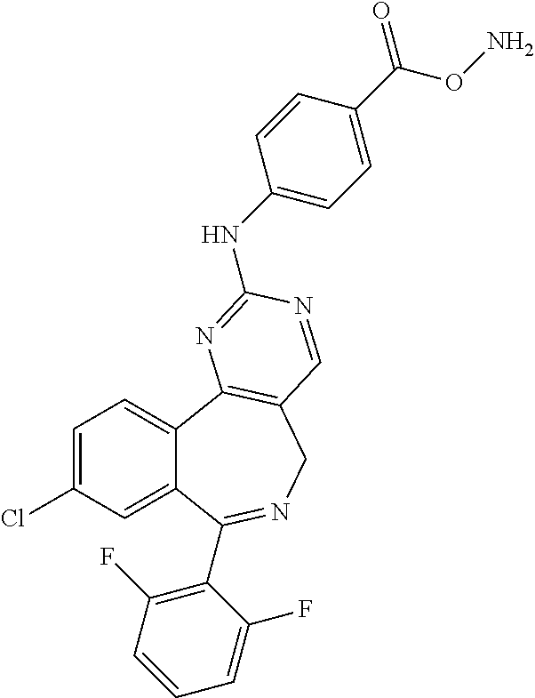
C1=C(Cl)C=C2C(=C1)C1=C(CN=C2C2=C(F)C=CC=C2F)C=NC(NC2=CC=C(C(=O)ON)C=C2)=N1
